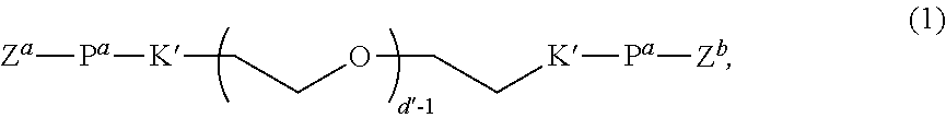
[Za][Pa][K]CCOCC[K][Pa][Zb]
